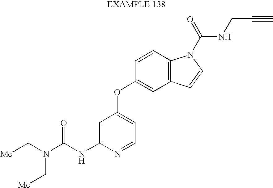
C(N(C(NC1=CC(OC2=CC3=C(C=C2)N(C(=O)NCC#C)C=C3)=CC=N1)=O)C[Me])[Me]
